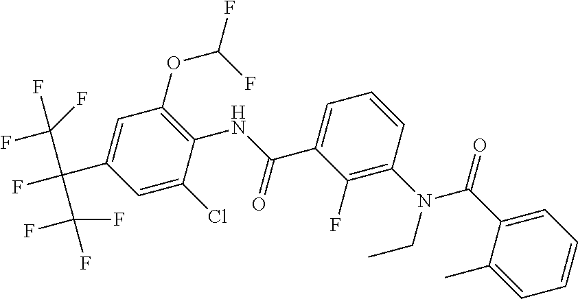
C1=C(C)C(C(=O)N(C2=C(F)C(C(NC3=C(OC(F)F)C=C(C(C(F)(F)F)(C(F)(F)F)F)C=C3Cl)=O)=CC=C2)CC)=CC=C1
